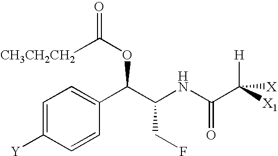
C1=C([Y])C=CC(C(C(NC(C([X1])([H])[X])=O)CF)OC(=O)[CH3CH2CH2])=C1
